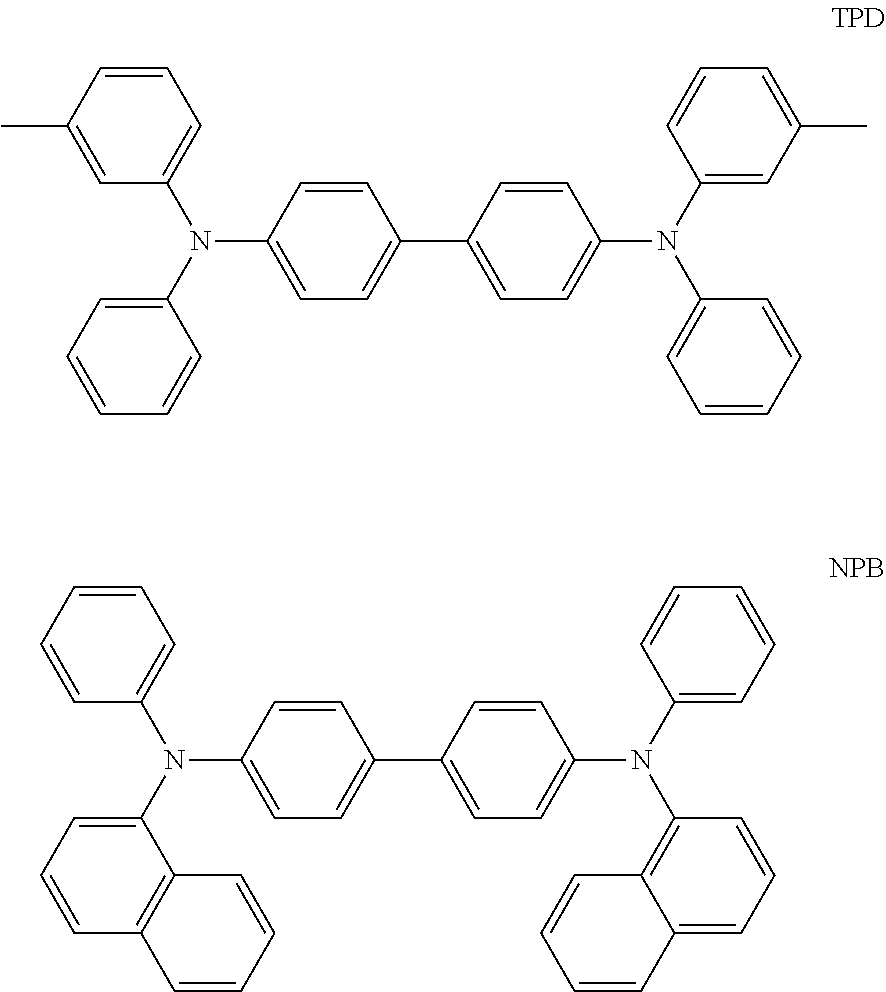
C1(C)=CC(N(C2=CC=C(C3=CC=C(N(C4=CC=CC=C4)C4=CC(C)=CC=C4)C=C3)C=C2)C2=CC=CC=C2)=CC=C1.C1=CC(N(C2=CC=C(C3=CC=C(N(C4=C5C(=CC=C4)C=CC=C5)C4=CC=CC=C4)C=C3)C=C2)C2=CC=CC3=C2C=CC=C3)=CC=C1
